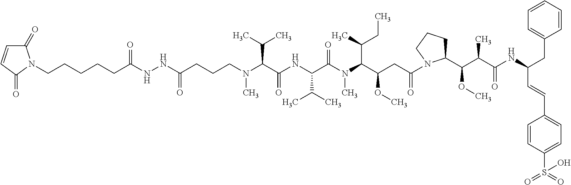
C(CN(C(C(NC(C(N(C)C(C(CC)C)C(OC)CC(=O)N1C(C(OC)C(C(=O)NC(CC2=CC=CC=C2)C=CC2=CC=C(S(O)(=O)=O)C=C2)C)CCC1)=O)C(C)C)=O)C(C)C)C)CC(NNC(CCCCCN1C(=O)C=CC1=O)=O)=O
